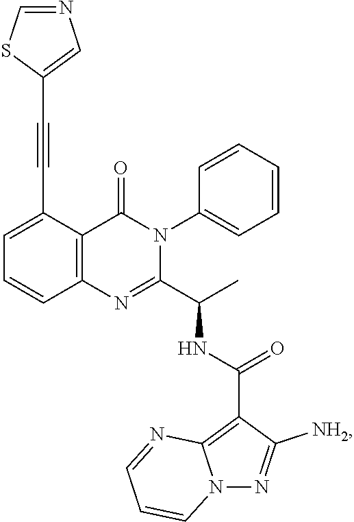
C1=C(C#CC2=CN=CS2)C2=C(C=C1)N=C(C(C)NC(C1=C3N(N=C1[NH2])C=CC=N3)=O)N(C1=CC=CC=C1)C2=O
